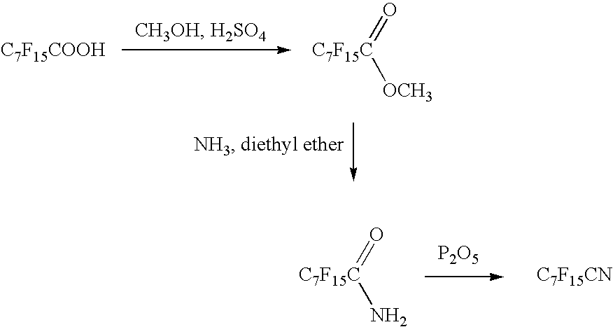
[C7F15COOH].[C7F15C](=O)[OCH3].[C7F15C](=O)N.[P2O5].[C7F15CN]
